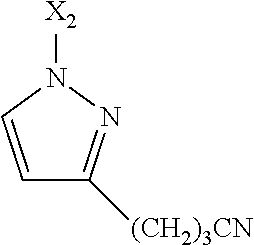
[X2]N1C=CC([(CH2)3CN])=N1
